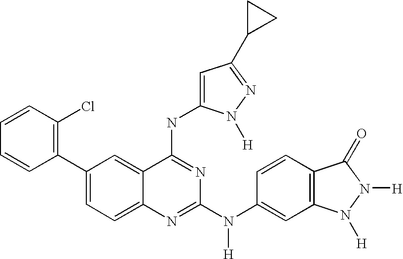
C1(C2=CC=C3C(=C2)C(NC2=CC(C4CC4)=NN2[H])=NC(N(C2=CC4=C(C=C2)C(=O)N([H])N4[H])[H])=N3)=C(Cl)C=CC=C1
